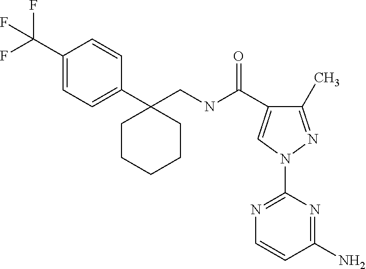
C1(C)=NN(C2=NC=CC(N)=N2)C=C1C(NCC1(C2=CC=C(C(F)(F)F)C=C2)CCCCC1)=O
